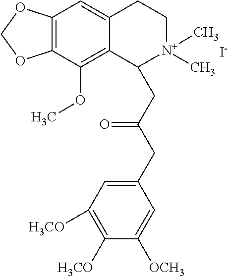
C12=C(C(OC)=C3C(=C1)CC[N+](C)(C)C3CC(CC1=CC([H3CO])=C([H3CO])C([OCH3])=C1)=O)OCO2.[I-]
